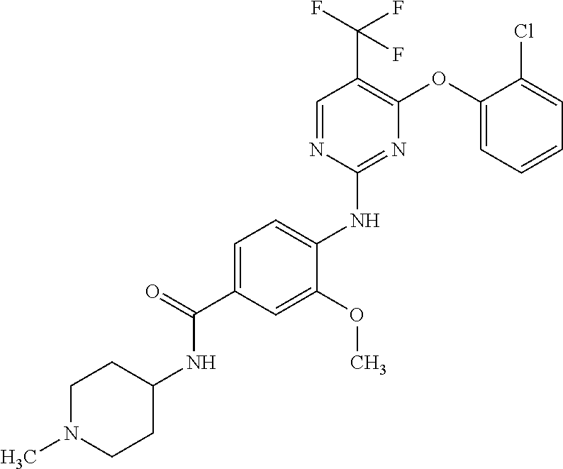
C1=C(C(=O)NC2CCN(C)CC2)C=C(OC)C(NC2=NC(OC3=CC=CC=C3Cl)=C(C(F)(F)F)C=N2)=C1
